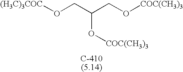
[(H3C)3COC]OCC(CO[COC(CH3)3])O[COC(CH3)3]
